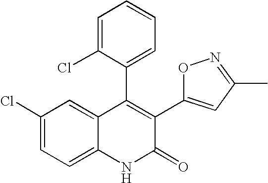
C1(Cl)=CC=C2C(=C1)C(C1=CC=CC=C1Cl)=C(C1=CC(C)=NO1)C(=O)N2
